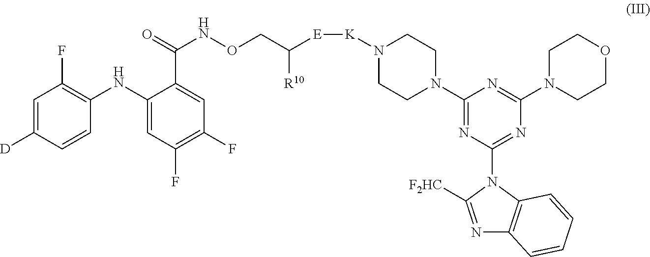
C1=C([D])C=CC(NC2=CC(F)=C(F)C=C2C(=O)NOCC([E][K]N2CCN(C3=NC(N4C5=C(N=C4[F2HC])C=CC=C5)=NC(N4CCOCC4)=N3)CC2)[R10])=C1F
